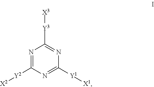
N1=C([Y2][X2])N=C([Y1][X1])N=C1[Y3][X3]
